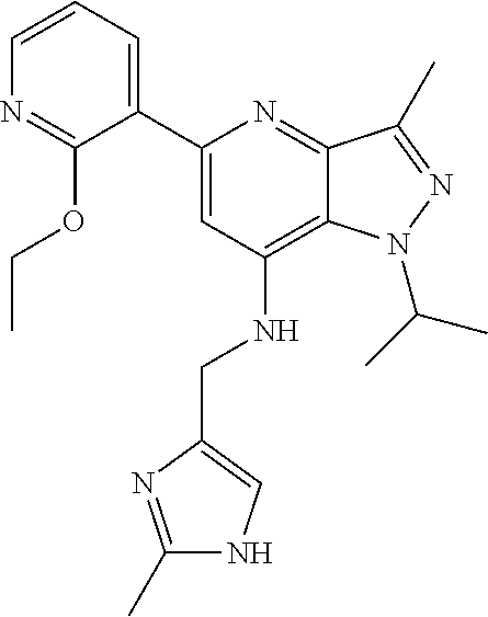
C1=CC=C(C2=CC(NCC3=CNC(C)=N3)=C3C(=N2)C(C)=NN3C(C)C)C(OCC)=N1
